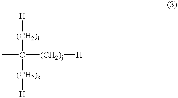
[H][(CH2)i]C(C)([(CH2)j][H])[(CH2)k][H]
